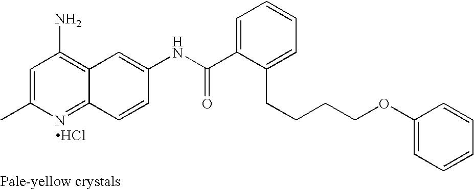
Cl.CC1=CC(N)=C2C(=N1)C=CC(NC(C1=CC=CC=C1CCCCOC1=CC=CC=C1)=O)=C2
